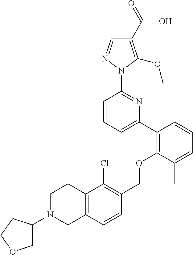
C1(C2=C(OCC3=C(Cl)C4=C(C=C3)CN(C3COCC3)CC4)C(C)=CC=C2)=CC=CC(N2N=CC(C(=O)O)=C2OC)=N1
